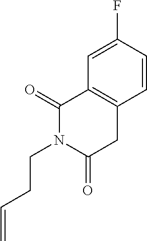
C1=C(F)C=CC2=C1C(=O)N(CCC=C)C(=O)C2
